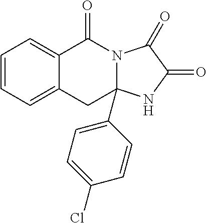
N12C(=O)C(=O)NC1(C1=CC=C(Cl)C=C1)CC1=CC=CC=C1C2=O
